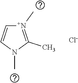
[N+]1(C)=C(C)N(C)C=C1.[Cl-]
